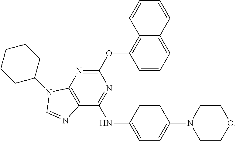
C1=CC=C2C(=C1OC1=NC3=C(C(NC4=CC=C(N5CCOCC5)C=C4)=N1)N=CN3C1CCCCC1)C=CC=C2
